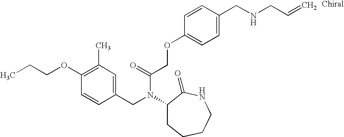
C1(CN(C(COC2=CC=C(CNCC=C)C=C2)=O)C2CCCCNC2=O)=CC(C)=C(OCCC)C=C1
